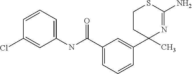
C1=CC=C(C(NC2=CC=CC(Cl)=C2)=O)C=C1C1(C)N=C(N)SCC1
